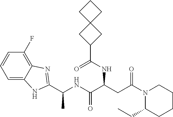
C1=CC=C2C(=C1F)N=C(C(NC(C(CC(N1C(CC)CCCC1)=O)NC(C1CC3(C1)CCC3)=O)=O)C)N2
